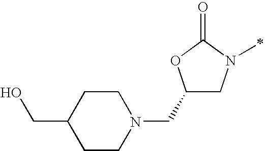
C1(CN2CCC(CO)CC2)CN(C)C(=O)O1
